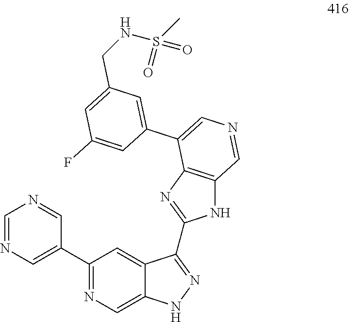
C1=NC=C(C2=NC=C3C(=C2)C(C2=NC4=C(N2)C=NC=C4C2=CC(CNS(C)(=O)=O)=CC(F)=C2)=NN3)C=N1
